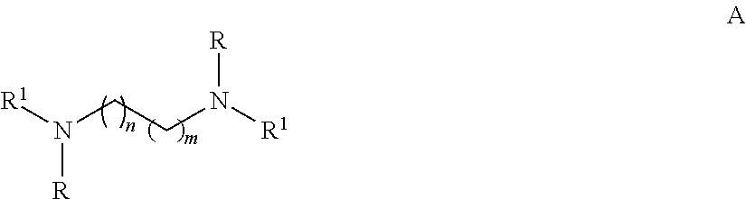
[R1]N(CCN([R1])[R])[R]
